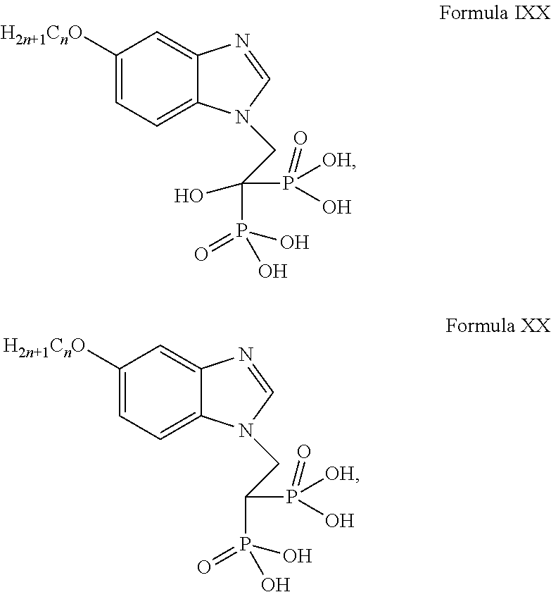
C1([H2n+1CnO])=CC=C2C(=C1)N=CN2CC(P(O)(=O)O)(O)P([OH])(O)=O.C1([H2n+1CnO])=CC=C2C(=C1)N=CN2CC(P(O)(=O)O)P([OH])(O)=O
